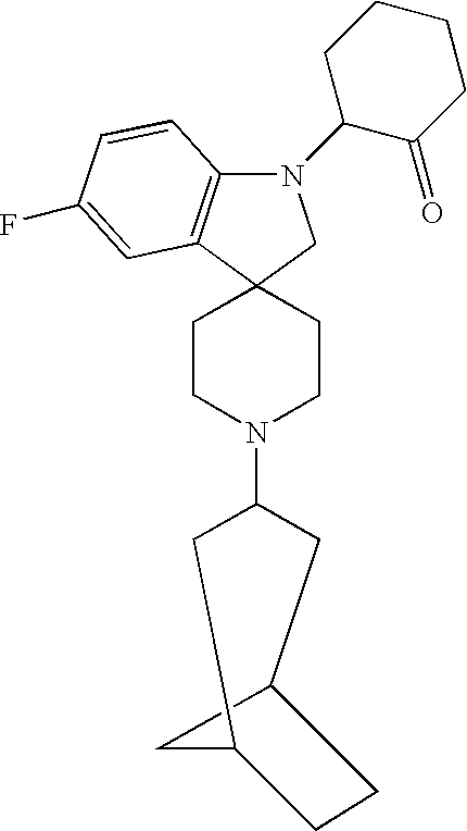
C1CN(C2CC3CCC(C2)C3)CCC12C1=C(N(C3C(=O)CCCC3)C2)C=CC(F)=C1
